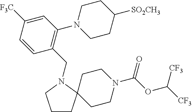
C1CC2(CCN(C(OC([CF3])[CF3])=O)CC2)N(CC2=C(N3CCC([SO2CH3])CC3)C=C([F3C])C=C2)C1
